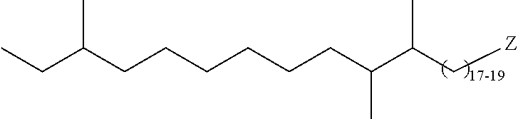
C(CCCCCC(C(C[Z])C)C)C(CC)C
